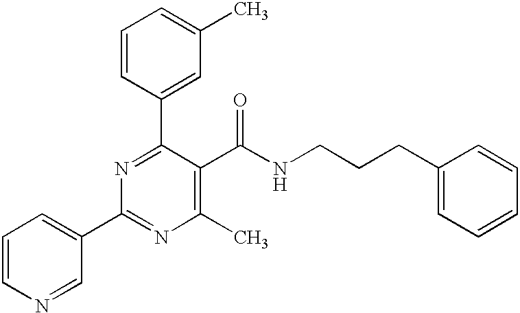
C1=CC(C2=NC(C3=CC=CN=C3)=NC(C)=C2C(NCCCC2=CC=CC=C2)=O)=CC(C)=C1
